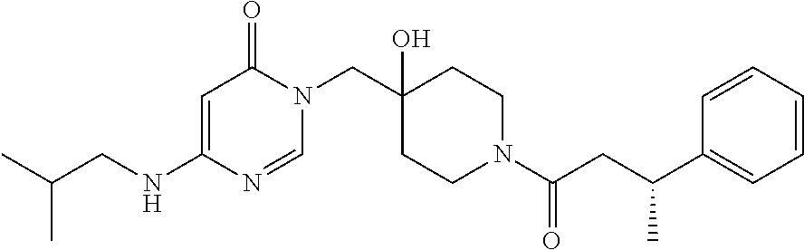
N(C1=CC(=O)N(CC2(O)CCN(C(CC(C3=CC=CC=C3)C)=O)CC2)C=N1)CC(C)C
